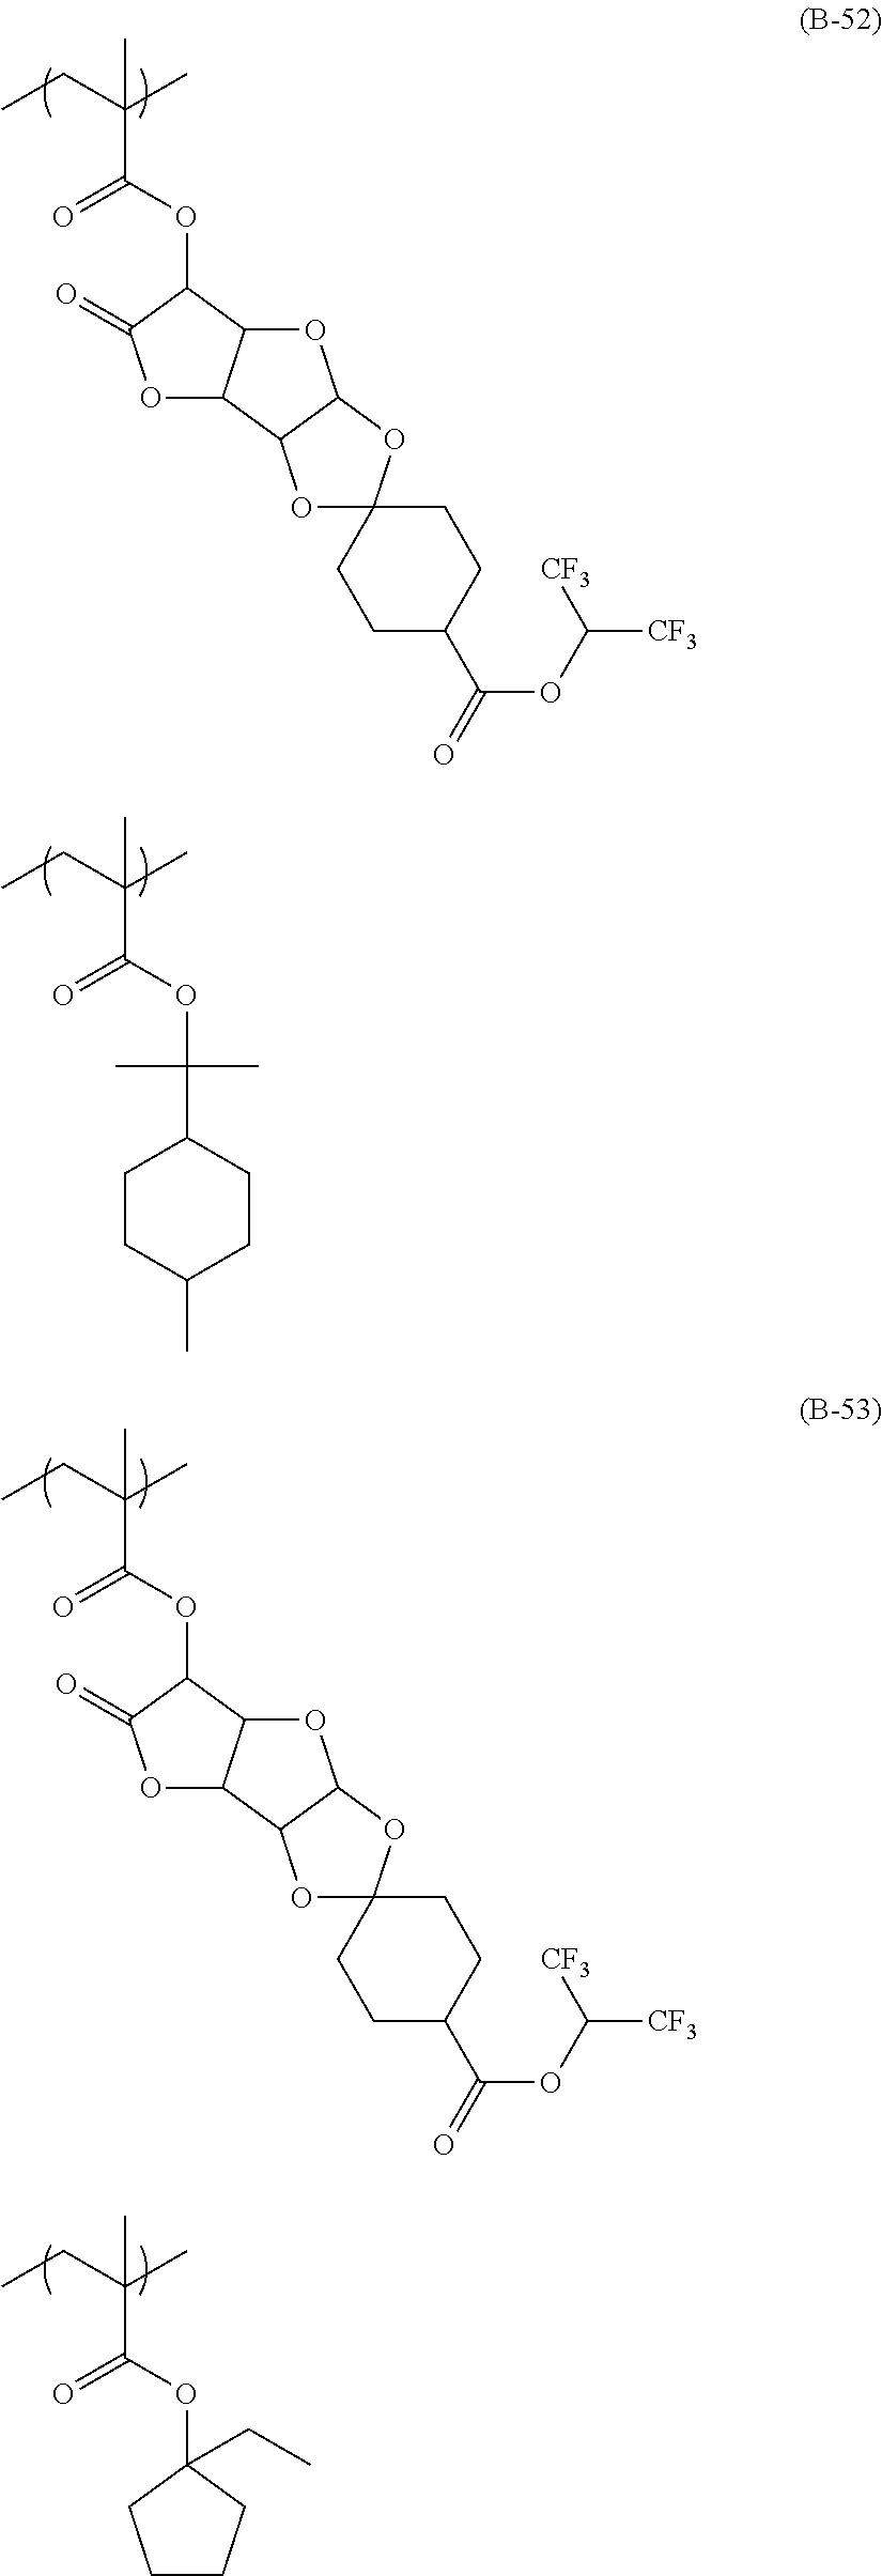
CCC(C)(C(=O)OC(C1CCC(C)CC1)(C)C)C.CCC(C)(C(=O)OC1C(=O)OC2C1OC1C2OC2(O1)CCC(C(=O)OC([CF3])[CF3])CC2)C.CCC(C)(C(=O)OC1C(=O)OC2C1OC1C2OC2(O1)CCC(C(=O)OC([CF3])[CF3])CC2)C.CCC(C)(C(=O)OC1(CC)CCCC1)C
